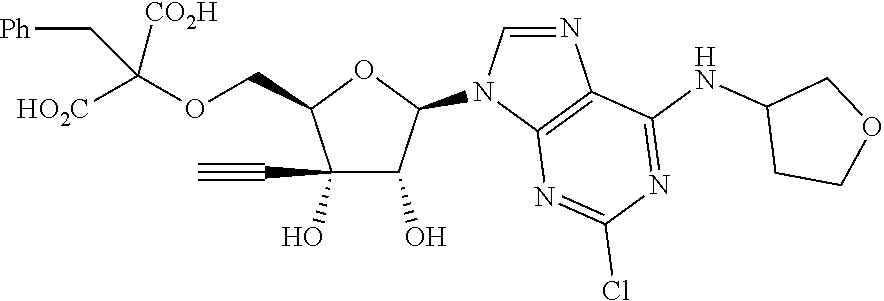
C1(O)(C#C)C(O)C(N2C=NC3=C2N=C(Cl)N=C3NC2COCC2)OC1COC([HO2C])([CO2H])C[Ph]
